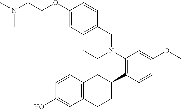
C12=C(C=CC(O)=C1)CC(C1=C(N(CC)CC3=CC=C(OCCN(C)C)C=C3)C=C(OC)C=C1)CC2
